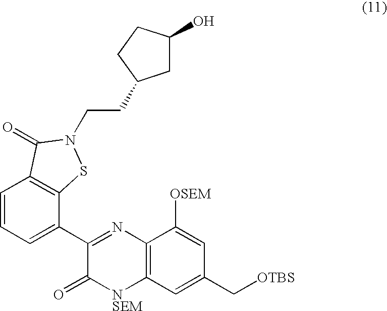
C1=CC=C(C2=NC3=C([NSEM]C2=O)C=C(C[OTBS])C=C3[OSEM])C2=C1C(=O)N(CCC1CC(O)CC1)S2
